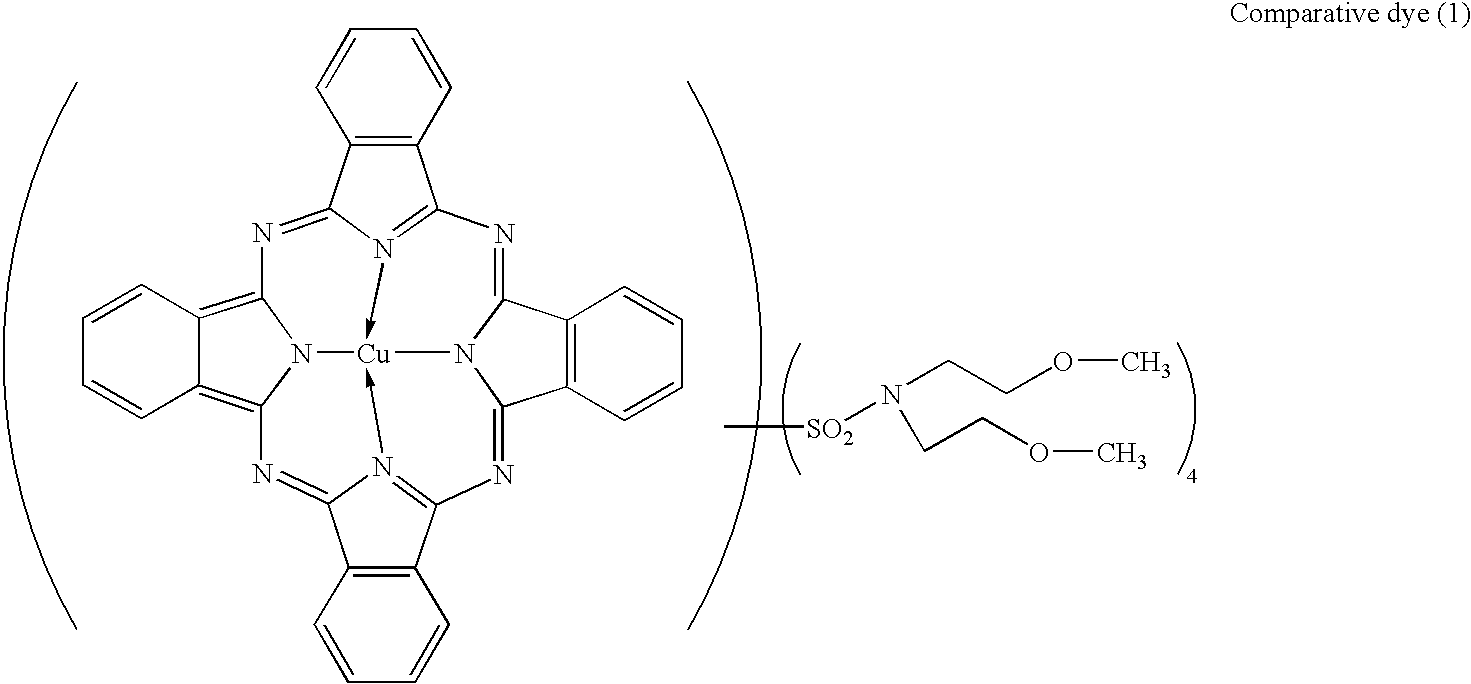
C12=N3->[Cu]45-N6=C(C7=C(C6=NC6=C8C(=C(N64)N=C3C3=C1C=CC=C3)C=CC=C8)C=CC=C7)N=C1N5C(=N2)C2=C1C=CC=C2.C[SO2]N(CCOC)CCOC
